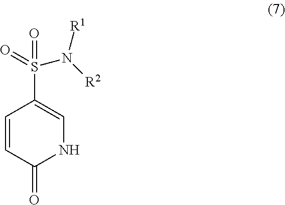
C1=CC(=O)NC=C1S(N([R2])[R1])(=O)=O
